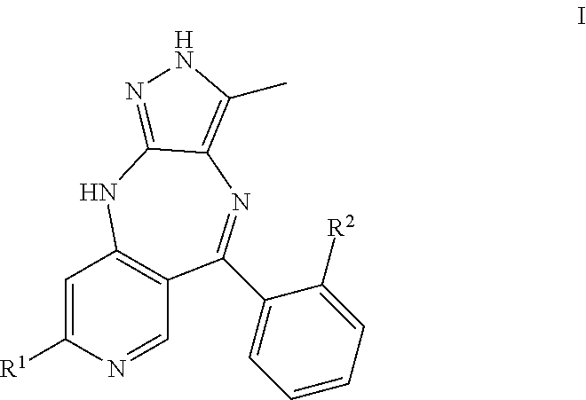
C1=C([R1])N=CC2=C1NC1=NNC(C)=C1N=C2C1=CC=CC=C1[R2]
